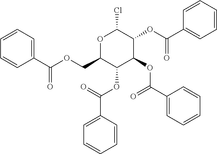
O1C(COC(=O)C2=CC=CC=C2)C(OC(=O)C2=CC=CC=C2)C(OC(=O)C2=CC=CC=C2)C(OC(=O)C2=CC=CC=C2)C1Cl
